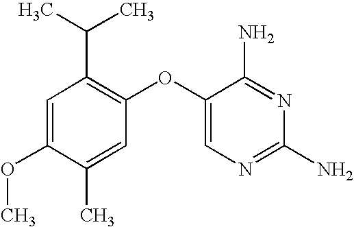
C1=C(OC)C(C)=CC(OC2=CN=C(N)N=C2N)=C1C(C)C
